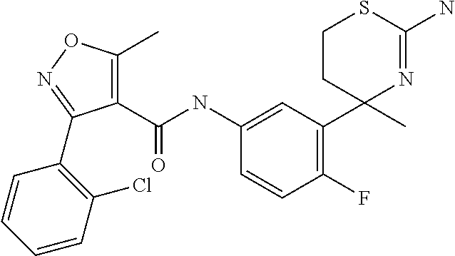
C1(NC(=O)C2=C(C)ON=C2C2=C(Cl)C=CC=C2)=CC(C2(C)N=C(N)SCC2)=C(F)C=C1
